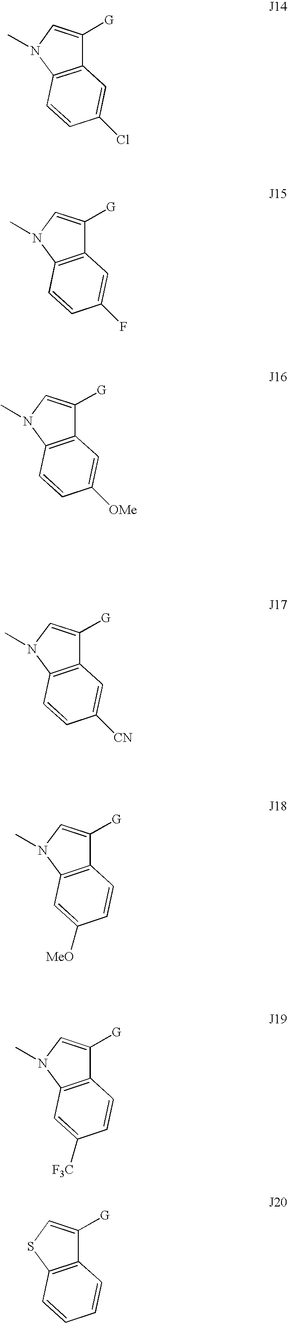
C12=C(N(C)C=C1[G])C=CC(Cl)=C2.C12=C(N(C)C=C1[G])C=CC(F)=C2.C12=C(N(C)C=C1[G])C=CC([OMe])=C2.C12=C(N(C)C=C1[G])C=CC([CN])=C2.C12=C(N(C)C=C1[G])C=C([MeO])C=C2.C12=C(N(C)C=C1[G])C=C([F3C])C=C2.C12=C(SC=C1[G])C=CC=C2
